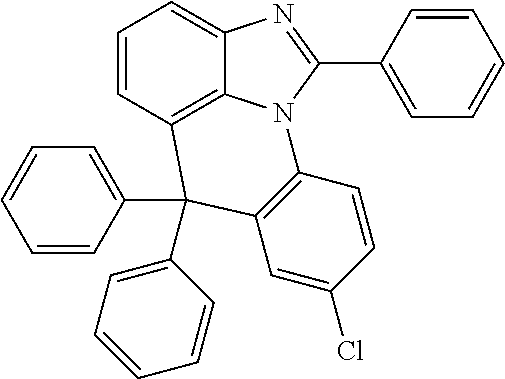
C1=CC2=C3C(=C1)N=C(C1=CC=CC=C1)N3C1=C(C=C(Cl)C=C1)C2(C1=CC=CC=C1)C1=CC=CC=C1
